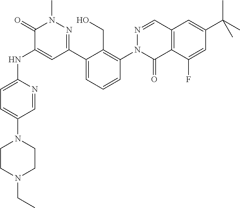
N(C1=CC(C2=CC=CC(N3C(=O)C4=C(C=N3)C=C(C(C)(C)C)C=C4F)=C2CO)=NN(C)C1=O)C1=CC=C(N2CCN(CC)CC2)C=N1
